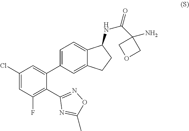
C1(Cl)=CC(F)=C(C2=NOC(C)=N2)C(C2=CC=C3C(=C2)CCC3NC(=O)C2(N)COC2)=C1
